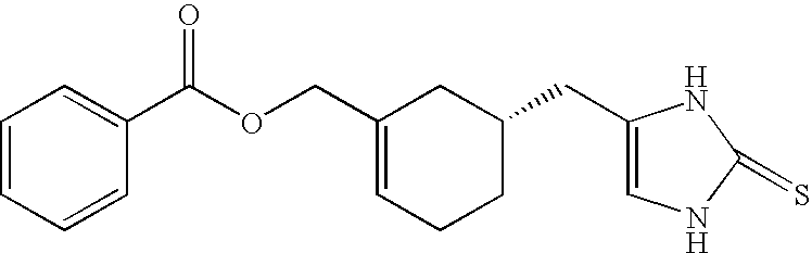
C1(COC(C2=CC=CC=C2)=O)=CCCC(CC2=CNC(=S)N2)C1
